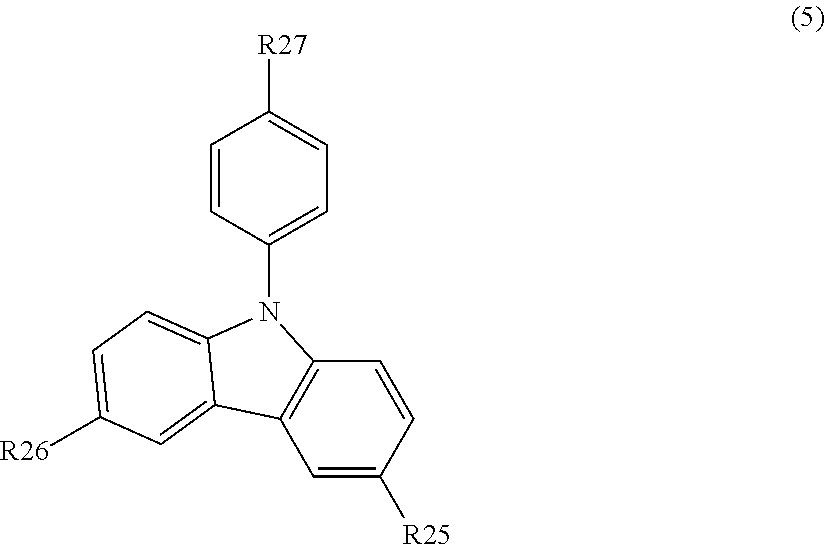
C1=C([R25])C=CC2=C1C1=CC([R26])=CC=C1N2C1=CC=C([R27])C=C1
